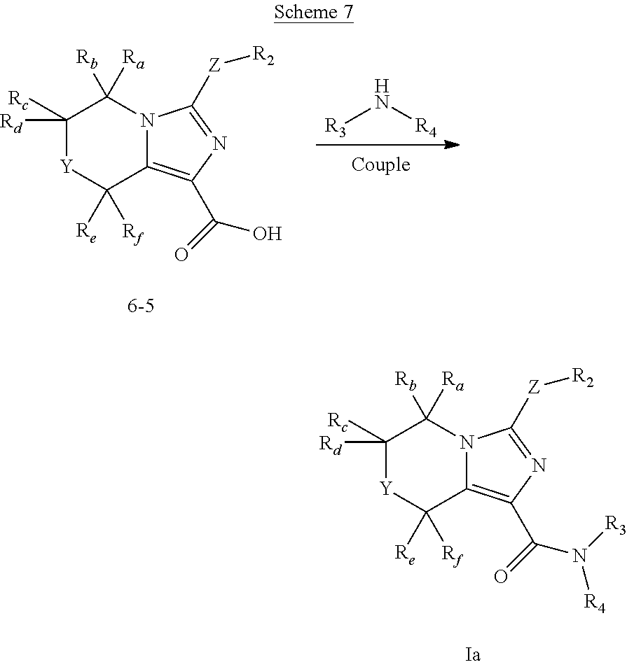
[R3]N[R4].C1([Rc])([Rd])[Y]C([Re])([Rf])C2=C(C(=O)O)N=C([Z][R2])N2C1([Rb])[Ra].C1([Rc])([Rd])[Y]C([Re])([Rf])C2=C(C(=O)N([R4])[R3])N=C([Z][R2])N2C1([Rb])[Ra]
